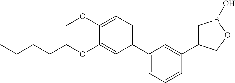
C1(C2=CC=CC(C3CB(O)OC3)=C2)=CC=C(OC)C(OCCCCC)=C1
